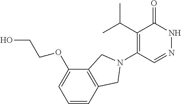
C1(C(C)C)=C(N2CC3=C(C(OCCO)=CC=C3)C2)C=NNC1=O
